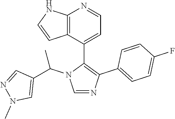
C1=NC(C2=CC=C(F)C=C2)=C(C2=CC=NC3=C2C=CN3)N1C(C1=CN(C)N=C1)C
